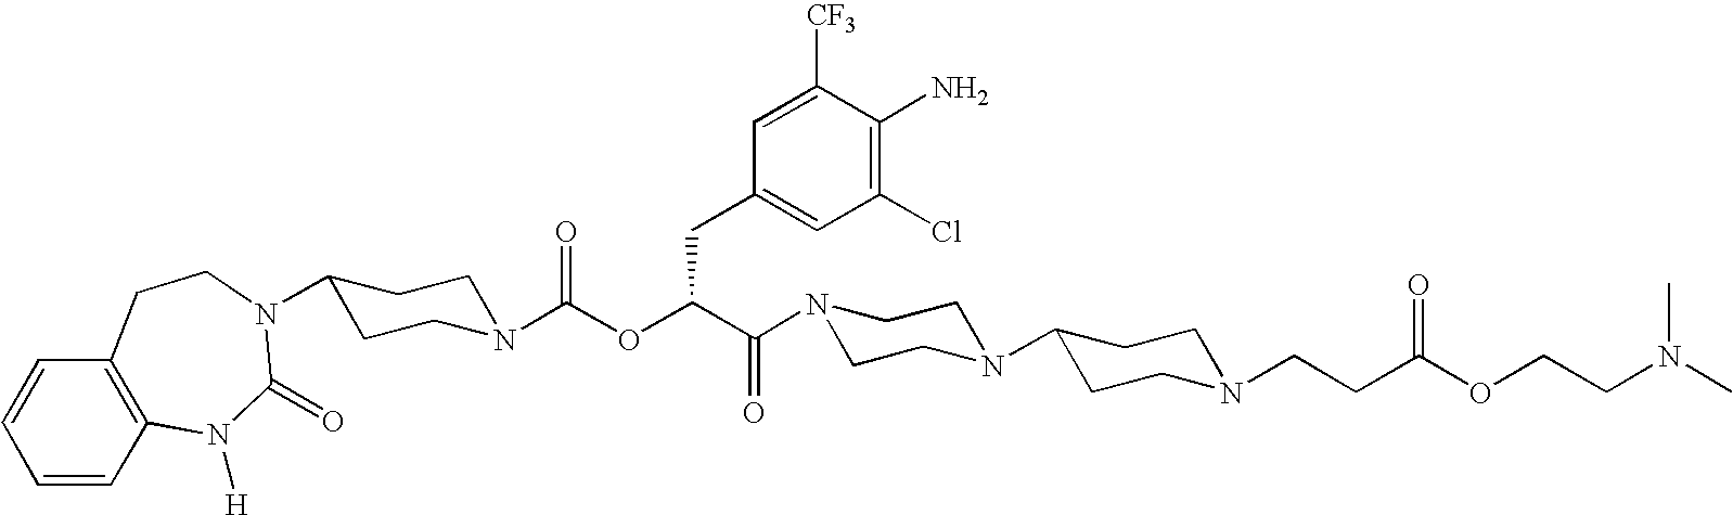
N1(C(C(OC(N2CCC(N3C(=O)N([H])C4=C(C=CC=C4)CC3)CC2)=O)CC2=CC(Cl)=C(N)C([CF3])=C2)=O)CCN(C2CCN(CCC(OCCN(C)C)=O)CC2)CC1
